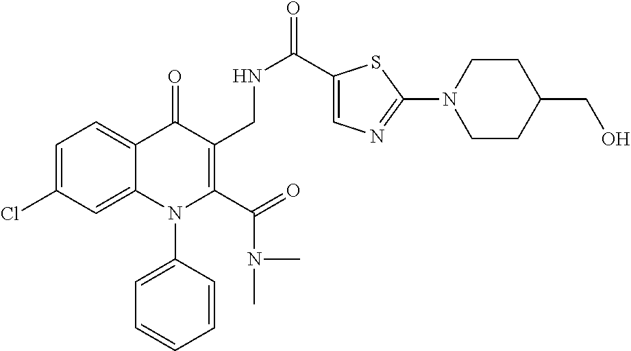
C1=C(Cl)C=C2C(=C1)C(=O)C(CNC(=O)C1=CN=C(N3CCC(CO)CC3)S1)=C(C(=O)N(C)C)N2C1=CC=CC=C1
